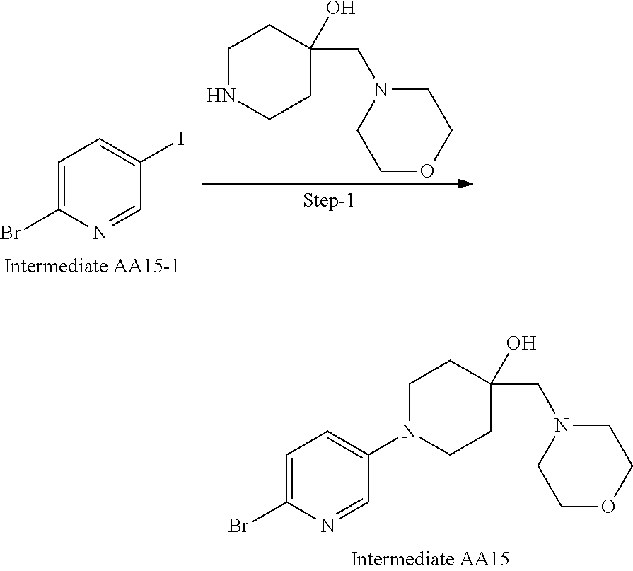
C1=C(Br)N=CC(I)=C1.C1C(CN2CCOCC2)(O)CCNC1.C1C(CN2CCOCC2)(O)CCN(C2=CC=C(Br)N=C2)C1
